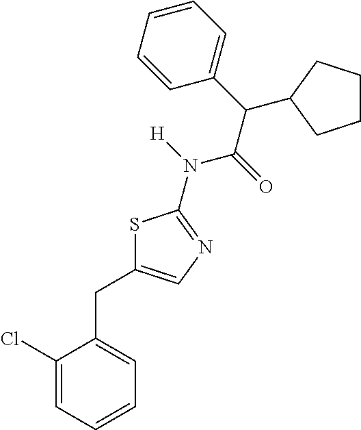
C1(Cl)=CC=CC=C1CC1=CN=C(N([H])C(=O)C(C2=CC=CC=C2)C2CCCC2)S1
